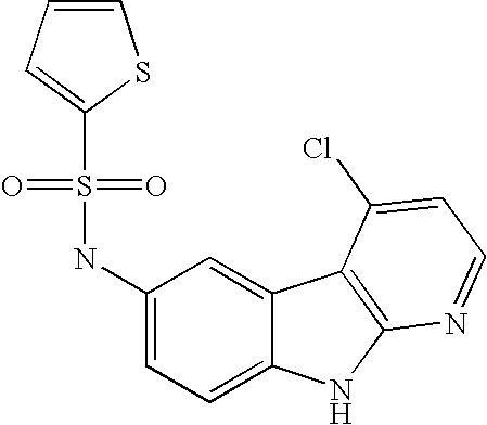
C1(NS(=O)(=O)C2=CC=CS2)=CC=C2C(=C1)C1=C(N2)N=CC=C1Cl
